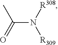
C(N([R308])[R309])(=O)C
